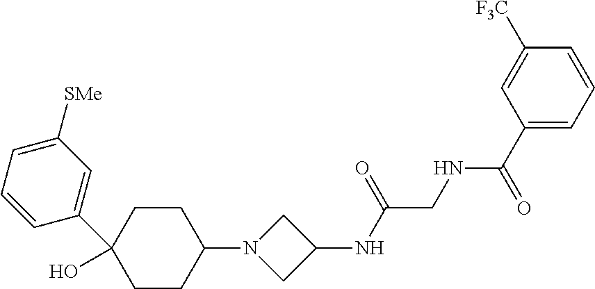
C1CC(N2CC(NC(CNC(C3=CC=CC([F3C])=C3)=O)=O)C2)CCC1(C1=CC([SMe])=CC=C1)O
